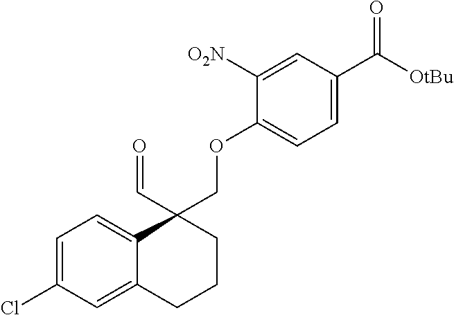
C1=C(Cl)C=C2C(=C1)C(COC1=CC=C(C([OtBu])=O)C=C1[O2N])(C=O)CCC2
